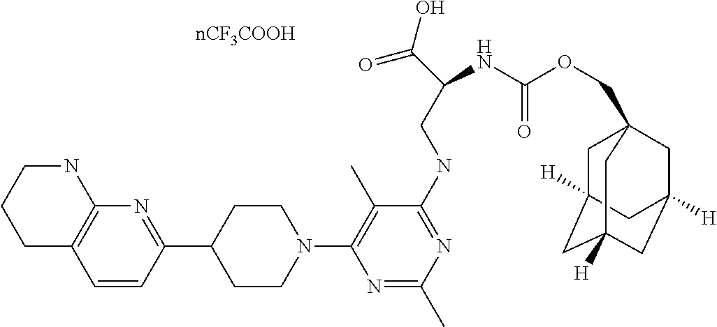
C1C2=C(NCC1)N=C(C1CCN(C3=C(C)C(NCC(C(=O)O)NC(=O)OCC45CC6([H])CC([H])(CC([H])(C4)C6)C5)=NC(C)=N3)CC1)C=C2
